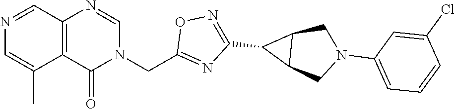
C12=C(C(=O)N(CC3=NC(C4C5C4CN(C4=CC=CC(Cl)=C4)C5)=NO3)C=N1)C(C)=CN=C2
